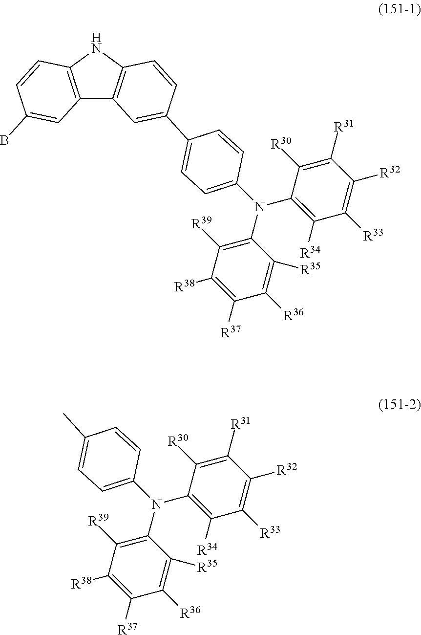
C12=C(NC3=C1C=C(C1=CC=C(N(C4=C([R39])C([R38])=C([R37])C([R36])=C4[R35])C4=C([R34])C([R33])=C([R32])C([R31])=C4[R30])C=C1)C=C3)C=CC(B)=C2.CC1=CC=C(N(C2=C([R39])C([R38])=C([R37])C([R36])=C2[R35])C2=C([R34])C([R33])=C([R32])C([R31])=C2[R30])C=C1
